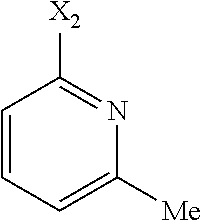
C1([Me])=CC=CC([X2])=N1
